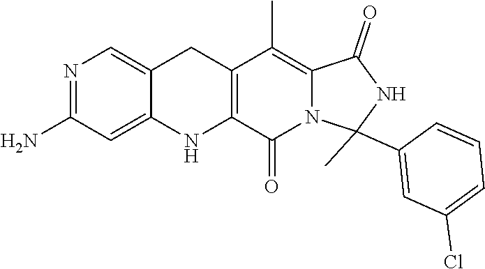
N1=C(N)C=C2C(=C1)CC1=C(N2)C(=O)N2C(=C1C)C(=O)NC2(C)C1=CC(Cl)=CC=C1
